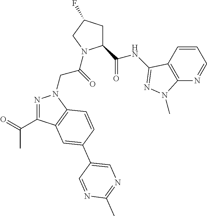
C1(C(NC2=NN(C)C3=C2C=CC=N3)=O)CC(F)CN1C(CN1N=C(C(C)=O)C2=C1C=CC(C1=CN=C(C)N=C1)=C2)=O
